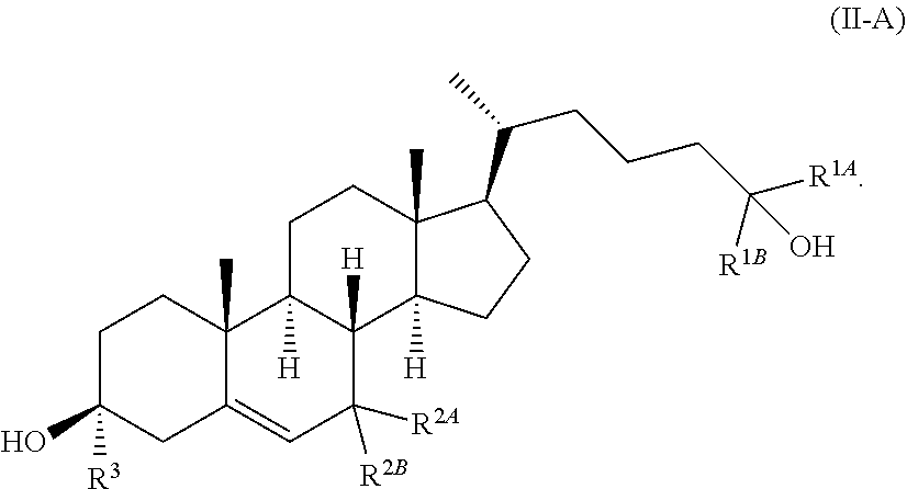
C1C(O)([R3])CC2=CC([R2B])([R2A])C3([H])C([H])(C2(C)C1)CCC1(C)C3([H])CCC1C(C)CCCC([R1A])([R1B])O
